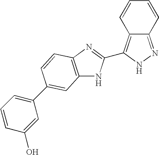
C12=NNC(C3=NC4=C(N3)C=C(C3=CC=CC(O)=C3)C=C4)=C1C=CC=C2
